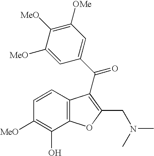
C1=C([MeO])C([MeO])=C([OMe])C=C1C(=O)C1=C(CN(C)C)OC2=C1C=CC([MeO])=C2O
